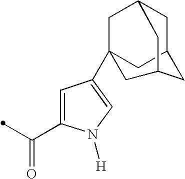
C1(C(=O)C)=CC(C23CC4CC(C2)CC(C3)C4)=CN1[H]
